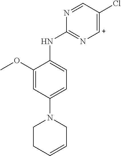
C1(OC)=CC(N2CC=CCC2)=CC=C1NC1=N[C+]=C(Cl)C=N1
